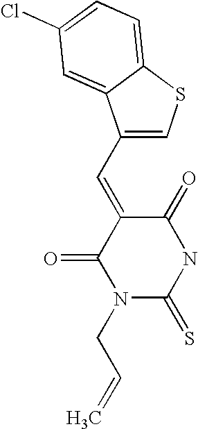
C1(C=C2C(=O)N(CC=C)C(=S)NC2=O)=CSC2=CC=C(Cl)C=C12
